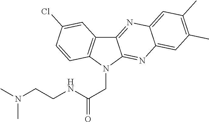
C12=NC3=CC(C)=C(C)C=C3N=C1N(CC(=O)NCCN(C)C)C1=C2C=C(Cl)C=C1
